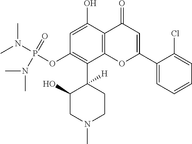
C1=C(O)C2=C(C(C3([H])C(O)CN(C)CC3)=C1OP(=O)(N(C)C)N(C)C)OC(C1=CC=CC=C1Cl)=CC2=O
